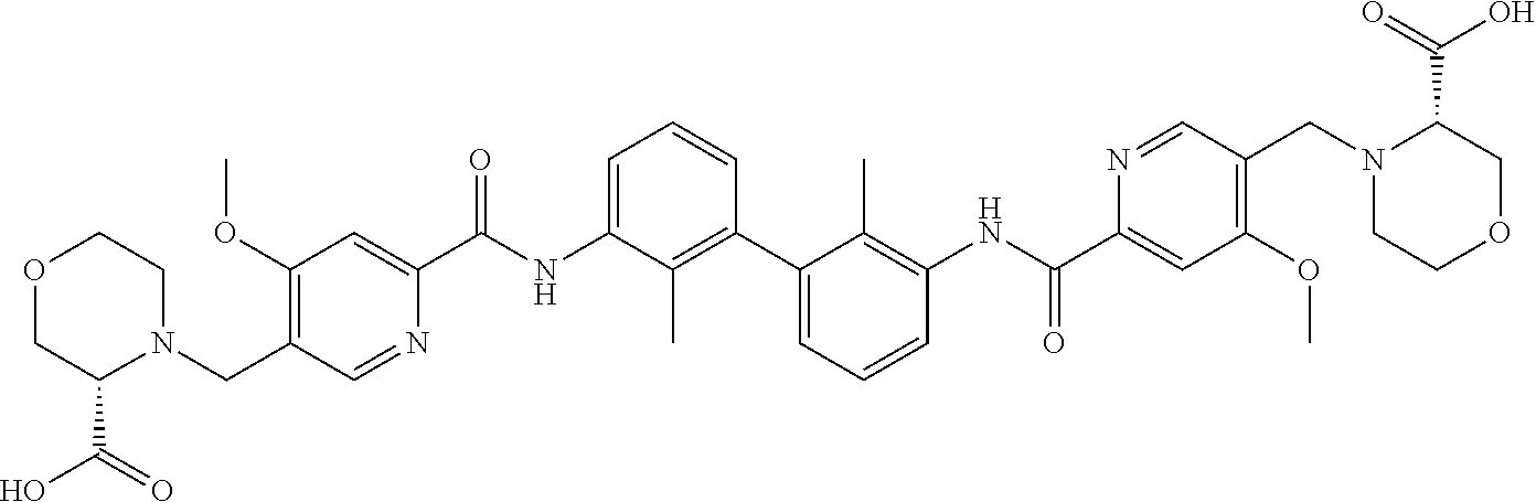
C1(OC)=C(CN2CCOCC2C(=O)O)C=NC(C(NC2=CC=CC(C3=CC=CC(NC(C4=CC(OC)=C(CN5CCOCC5C(=O)O)C=N4)=O)=C3C)=C2C)=O)=C1
